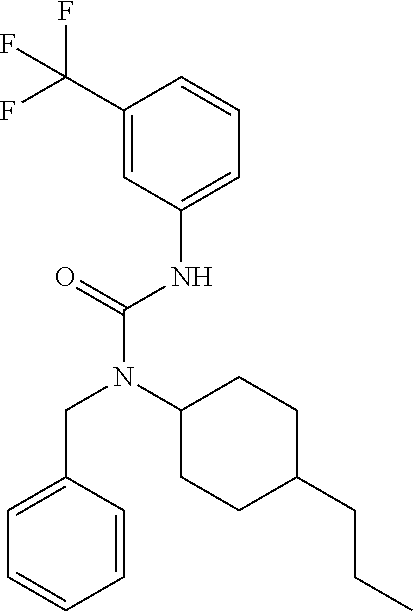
C1(C(F)(F)F)=CC(NC(N(C2CCC(CCC)CC2)CC2=CC=CC=C2)=O)=CC=C1
